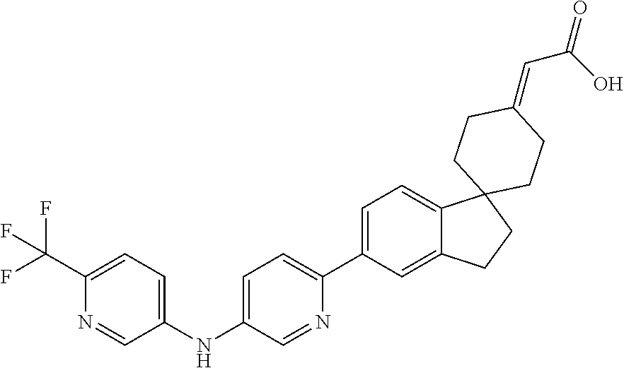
C1(C(F)(F)F)=CC=C(NC2=CC=C(C3=CC=C4C(=C3)CCC43CCC(=CC(O)=O)CC3)N=C2)C=N1
